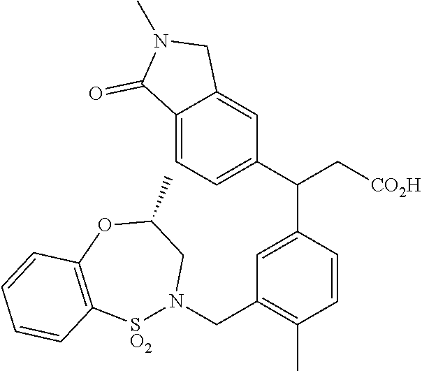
C12=CC=C(C(C[CO2H])C3=CC(CN4[SO2]C5=C(OC(C)C4)C=CC=C5)=C(C)C=C3)C=C1CN(C)C2=O
